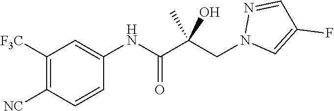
C1=CC([NC])=C([F3C])C=C1NC(C(CN1C=C(F)C=N1)(C)O)=O
